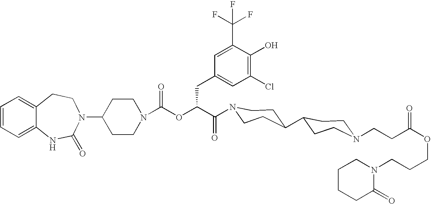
C12=CC=CC=C1NC(=O)N(C1CCN(C(OC(C(=O)N3CCC(C4CCN(CCC(OCCCN5CCCCC5=O)=O)CC4)CC3)CC3=CC(Cl)=C(O)C(C(F)(F)F)=C3)=O)CC1)CC2
